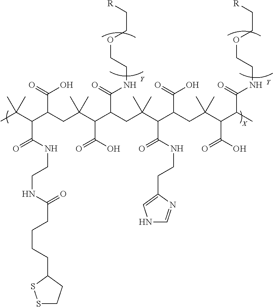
CC(C(C(CC(C(C(CC(C(C(CC(C(C(C)C(=O)NCCOCC[R])C(O)=O)(C)C)C(=O)O)C(NCCC1=CNC=N1)=O)(C)C)C(=O)NCCOCC[R])C(O)=O)(C)C)C(=O)O)C(NCCNC(CCCCC1SSCC1)=O)=O)(C)C.[Y].[Y]
